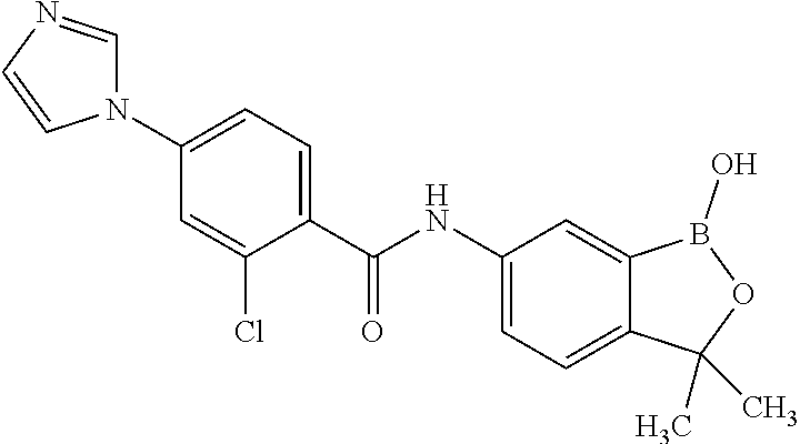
C1=C(Cl)C(C(NC2=CC=C3C(=C2)B(O)OC3(C)C)=O)=CC=C1N1C=NC=C1
